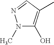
N1(C)C(O)=C(C)C=N1
